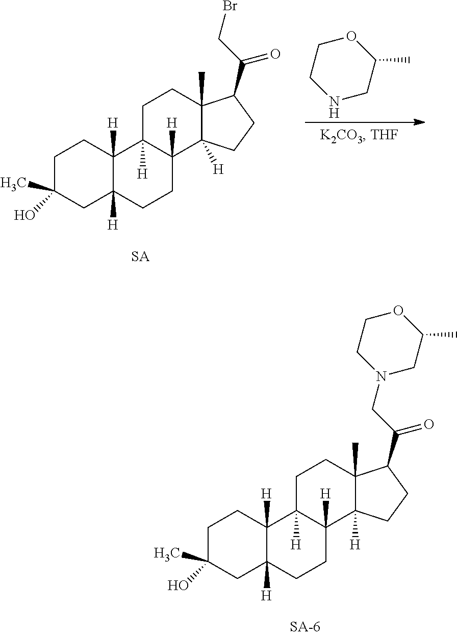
C1C(O)(C)CC2([H])C([H])(C1)C1([H])C([H])(CC2)C2([H])C(C)(CC1)C(C(CBr)=O)CC2.N1CC(C)OCC1.C1C(O)(C)CC2([H])C([H])(C1)C1([H])C([H])(CC2)C2([H])C(C)(CC1)C(C(CN1CC(C)OCC1)=O)CC2
